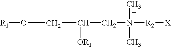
[R1]OCC([OR1])CN([R2][X])(C)C
